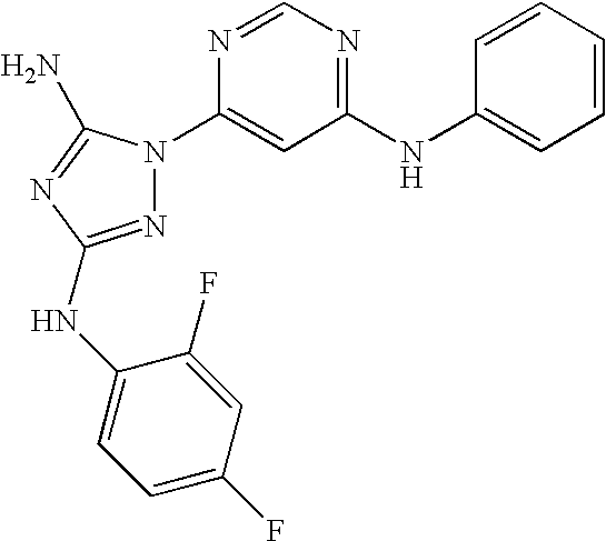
N1=C(NC2=CC=C(F)C=C2F)N=C(N)N1C1=CC(NC2=CC=CC=C2)=NC=N1
